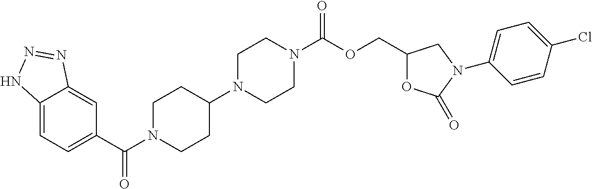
C12=CC=C(C(N3CCC(N4CCN(C(OCC5OC(=O)N(C6=CC=C(Cl)C=C6)C5)=O)CC4)CC3)=O)C=C1N=NN2
